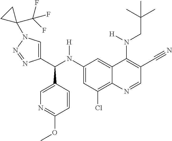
C1(N(C(C2=CN(C3(C(F)(F)F)CC3)N=N2)C2=CN=C(OC)C=C2)[H])=CC(Cl)=C2C(=C1)C(N(CC(C)(C)C)[H])=C(C#N)C=N2
